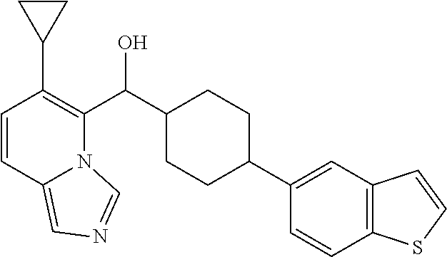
C1=CC2=CN=CN2C(C(C2CCC(C3=CC4=C(C=C3)SC=C4)CC2)O)=C1C1CC1
